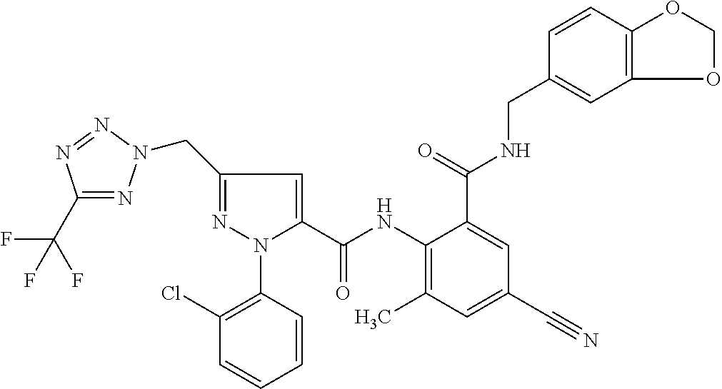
C1(C(F)(F)F)=NN(CC2=NN(C3=C(Cl)C=CC=C3)C(C(=O)NC3=C(C)C=C(C#N)C=C3C(NCC3=CC4=C(C=C3)OCO4)=O)=C2)N=N1
